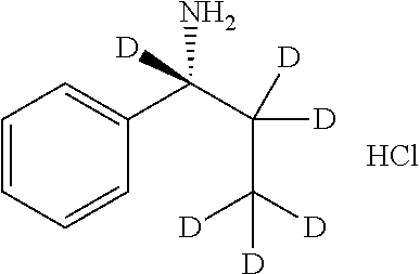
C1=CC=CC(C(C(C([D])([D])[D])([D])[D])(N)[D])=C1.Cl
